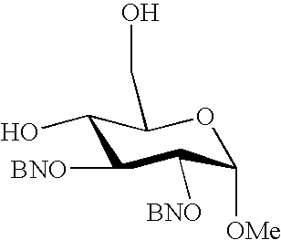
OC1C(CO)OC([OMe])C([BNO])C1[BNO]
